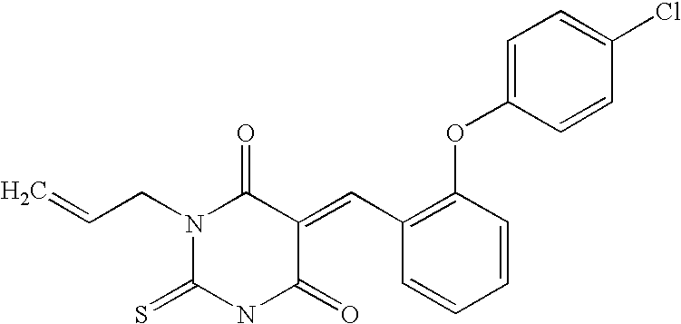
C(=C)CN1C(=S)NC(=O)C(=CC2=C(OC3=CC=C(Cl)C=C3)C=CC=C2)C1=O
